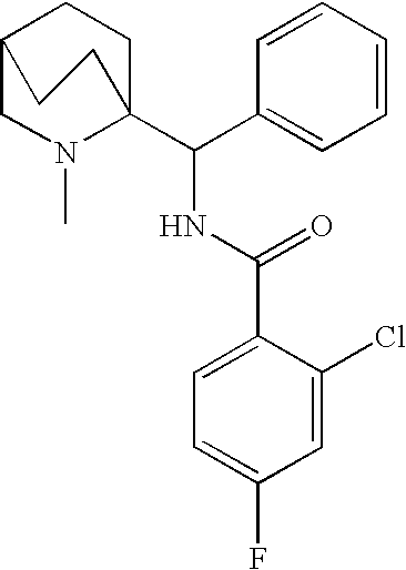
C1=CC(C(C23CCC(CN2C)CC3)NC(C2=CC=C(F)C=C2Cl)=O)=CC=C1
